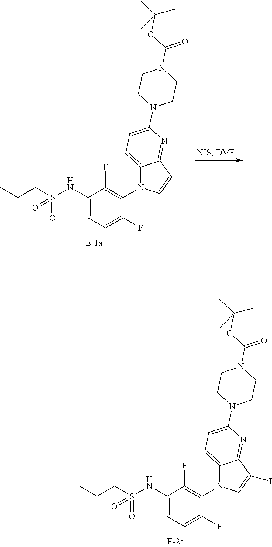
C1(NS(=O)(=O)CCC)=CC=C(F)C(N2C3=CC=C(N4CCN(C(=O)OC(C)(C)C)CC4)N=C3C(I)=C2)=C1F.C1(NS(=O)(=O)CCC)=CC=C(F)C(N2C3=CC=C(N4CCN(C(=O)OC(C)(C)C)CC4)N=C3C=C2)=C1F
